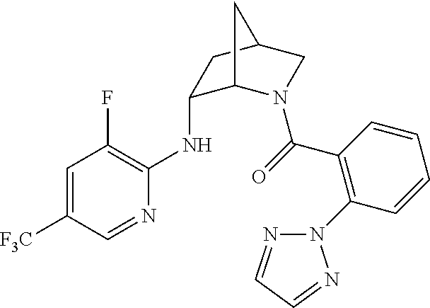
C1(NC2=C(F)C=C([F3C])C=N2)C2N(C(=O)C3=C(N4N=CC=N4)C=CC=C3)CC(C1)C2
